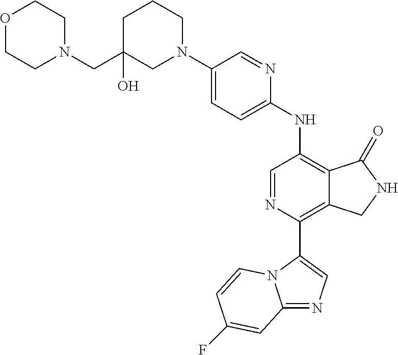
C12=NC=C(C3=C4C(=C(NC5=CC=C(N6CCCC(CN7CCOCC7)(O)C6)C=N5)C=N3)C(=O)NC4)N1C=CC(F)=C2
